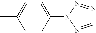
C1=NN(C2=CC=C(C)C=C2)N=N1
